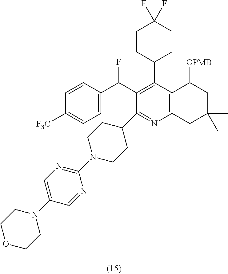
C1CC(C2=C(C(C3=CC=C([F3C])C=C3)F)C(C3CCN(C4=NC=C(N5CCOCC5)C=N4)CC3)=NC3=C2C([OPMB])CC(C)(C)C3)CCC1(F)F
